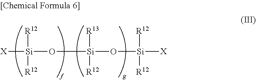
[X][Si]([R12])([R12])O[Si]([R13])([R12])O[Si]([R12])([R12])[X]
